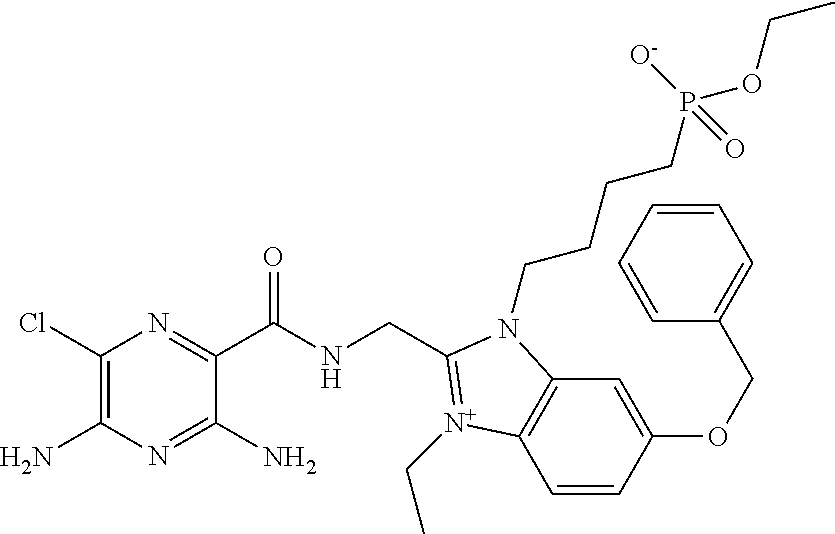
C1(Cl)=C(N)N=C(N)C(C(NCC2=[N+](CC)C3=C(C=C(OCC4=CC=CC=C4)C=C3)N2CCCCP(OCC)([O-])=O)=O)=N1
